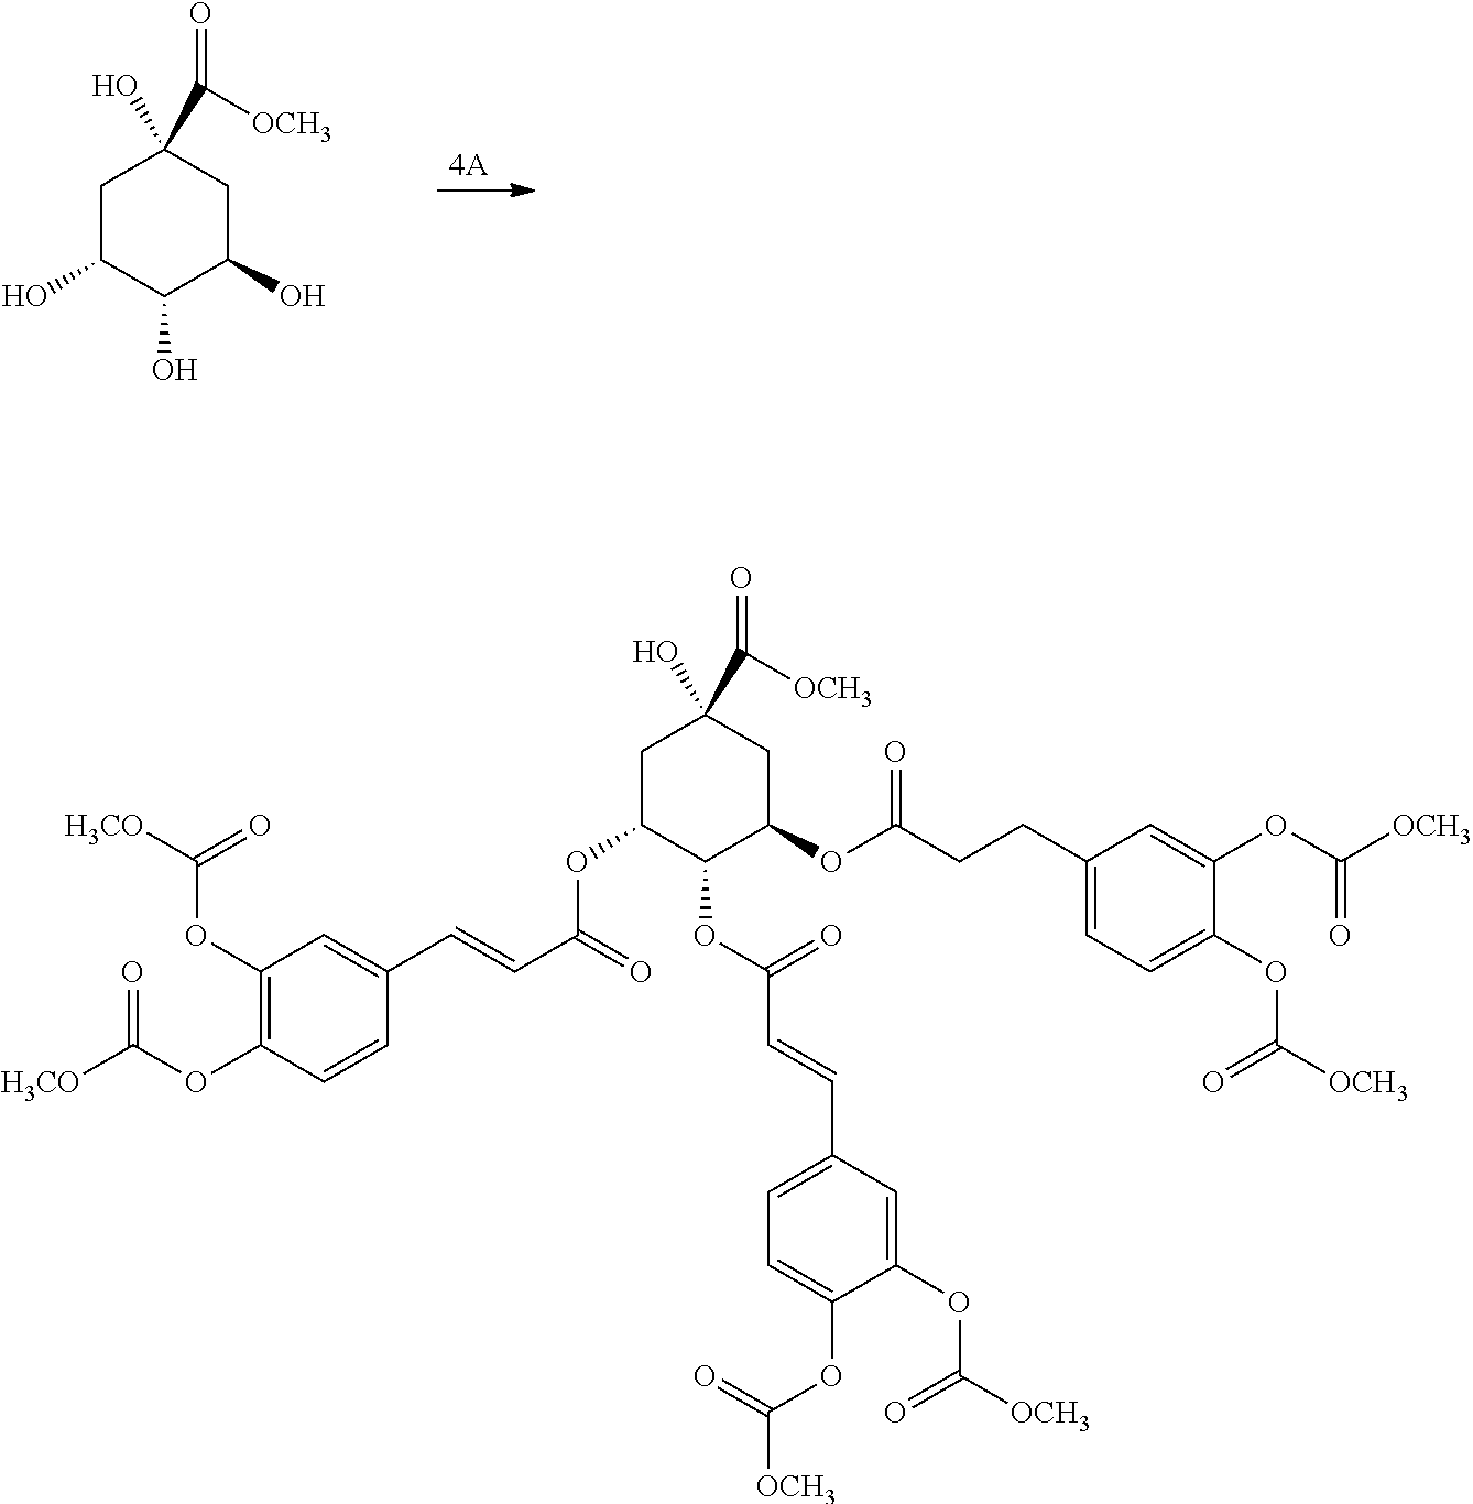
C1C(O)C(O)C(O)CC1(O)C([OCH3])=O.C1C(OC(C=CC2=CC(OC([H3CO])=O)=C(OC([H3CO])=O)C=C2)=O)C(OC(C=CC2=CC=C(OC(=O)[OCH3])C(OC([OCH3])=O)=C2)=O)C(OC(CCC2=CC=C(OC([OCH3])=O)C(OC([OCH3])=O)=C2)=O)CC1(O)C([OCH3])=O
